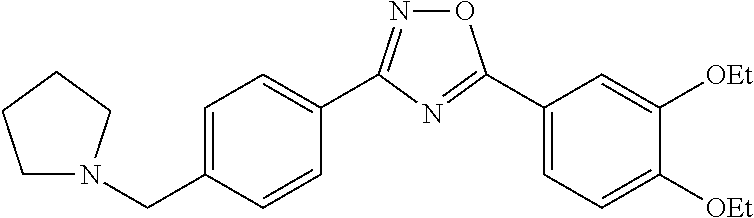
O1N=C(C2=CC=C(CN3CCCC3)C=C2)N=C1C1=CC=C([OEt])C([OEt])=C1
